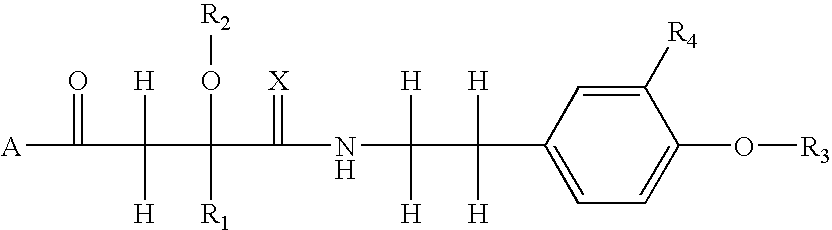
C1=C(C(C([H])([H])NC(=[X])C(O[R2])([R1])C([H])([H])C(=O)[A])([H])[H])C=C([R4])C(O[R3])=C1
